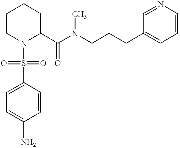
C1CN(S(=O)(=O)C2=CC=C(N)C=C2)C(C(N(CCCC2=CC=CN=C2)C)=O)CC1
